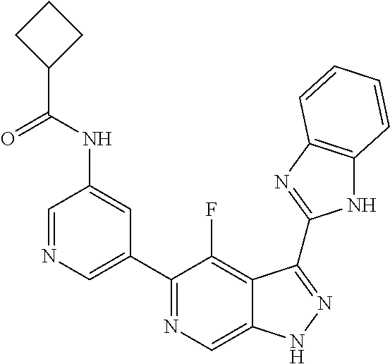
C1=NC=C(C2=NC=C3C(=C2F)C(C2=NC4=C(N2)C=CC=C4)=NN3)C=C1NC(C1CCC1)=O
